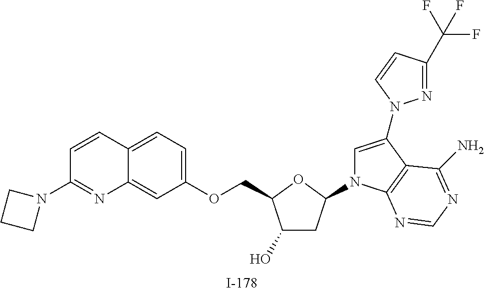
C1(O)CC(N2C=C(N3N=C(C(F)(F)F)C=C3)C3=C2N=CN=C3N)OC1COC1=CC=C2C(=C1)N=C(N1CCC1)C=C2
